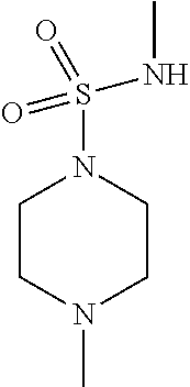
S(N1CCN(C)CC1)(=O)(NC)=O
